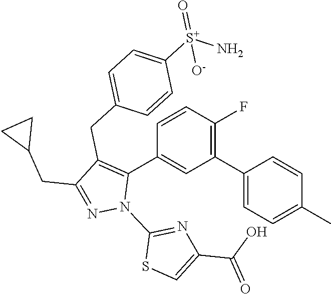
C1=CC(F)=C(C2=CC=C(C)C=C2)C=C1C1=C(CC2=CC=C([S+](N)(=O)[O-])C=C2)C(CC2CC2)=NN1C1=NC(C(O)=O)=CS1
